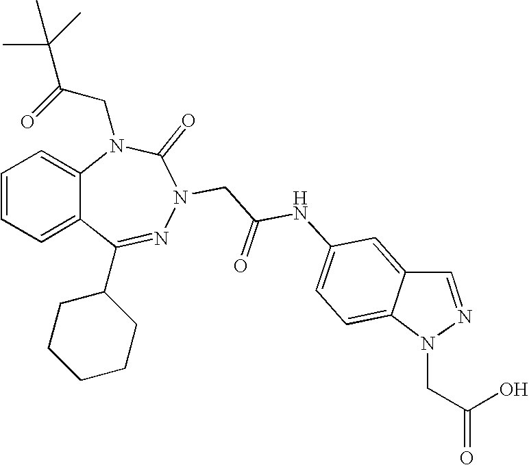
C1=CC=C2C(=C1)N(CC(=O)C(C)(C)C)C(=O)N(CC(NC1=CC=C3C(=C1)C=NN3CC(=O)O)=O)N=C2C1CCCCC1
